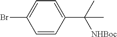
C1=C(C([NHBoc])(C)C)C=CC(Br)=C1
